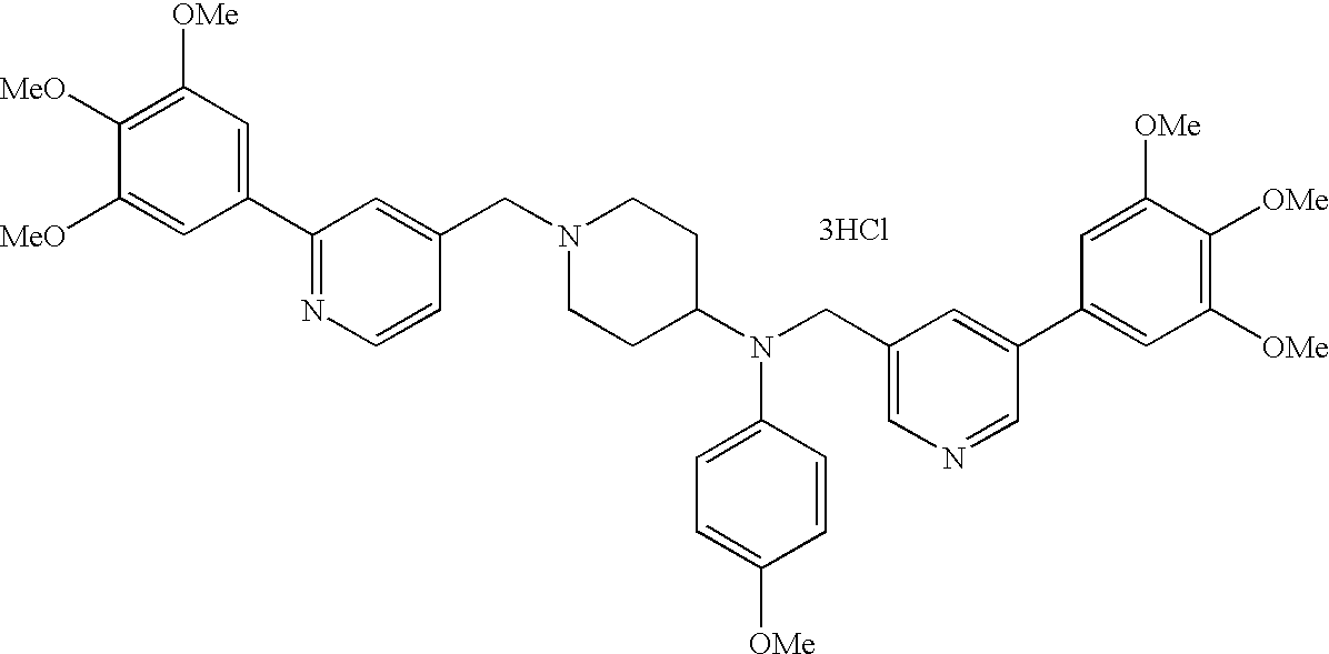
C1(C2=NC=CC(CN3CCC(N(C4=CC=C([OMe])C=C4)CC4=CN=CC(C5=CC([OMe])=C([OMe])C([OMe])=C5)=C4)CC3)=C2)=CC([OMe])=C([MeO])C([MeO])=C1.[3HCl]
